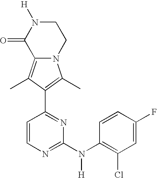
N12C(=C(C)C(C3=NC(N(C4=C(Cl)C=C(F)C=C4)[H])=NC=C3)=C1C)C(=O)N([H])CC2
